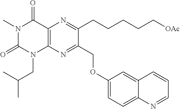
C12=C(N=C(COC3=CC=C4C(=C3)C=CC=N4)C(CCCCC[OAc])=N1)N(CC(C)C)C(=O)N(C)C2=O
